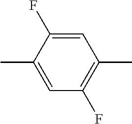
C1=C(F)C(C)=CC(F)=C1C
